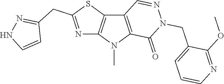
C12=C(N(C)C3=C1C=NN(CC1=CC=CN=C1OC)C3=O)N=C(CC1=NNC=C1)S2
